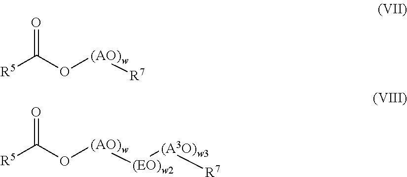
[R5]C(O[(AO)w][R7])=O.[R5]C(O[(AO)w][(EO)w2][(A3O)w3][R7])=O
